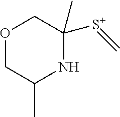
O1CC(C)NC([S+]=C)(C)C1
